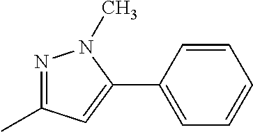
N1=C(C)C=C(C2=CC=CC=C2)N1C
